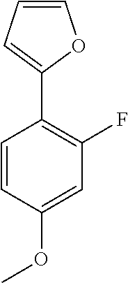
C1=CC(OC)=CC(F)=C1C1=CC=CO1
